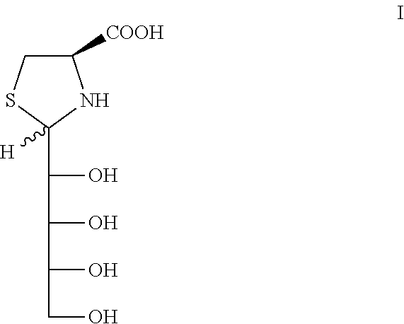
C1([COOH])CSC(C(O)C(O)C(O)CO)([H])N1
